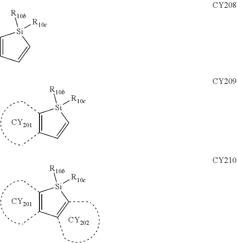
[CY201].C1(C)=C(C)C=C[Si]1([R10b])[R10c].[CY201].C1(C)=C(C)C(C)=C(C)[Si]1([R10b])[R10c].[CY202].C1=CC=C[Si]1([R10b])[R10c]
